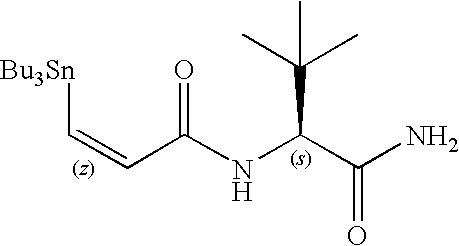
N(C(C(N)=O)C(C)(C)C)C(C=C[Bu3Sn])=O
